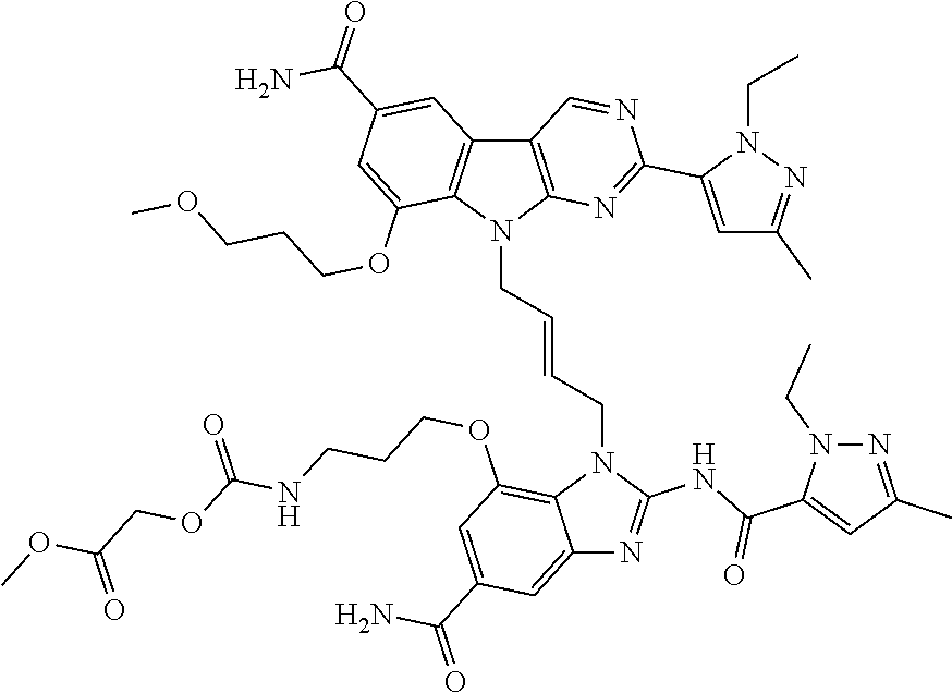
C12=CC(C(=O)N)=CC(OCCCNC(OCC(OC)=O)=O)=C1N(CC=CCN1C3=C(C4=C1C(OCCCOC)=CC(C(=O)N)=C4)C=NC(C1=CC(C)=NN1CC)=N3)C(NC(C1=CC(C)=NN1CC)=O)=N2
